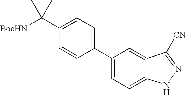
C1(C2=CC=C3C(=C2)C([CN])=NN3)=CC=C(C([BocHN])(C)C)C=C1
